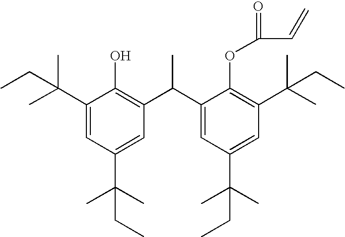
C1(C(C)(C)CC)=CC(C(C)(C)CC)=CC(C(C2=CC(C(C)(C)CC)=CC(C(C)(C)CC)=C2OC(=O)C=C)C)=C1O
